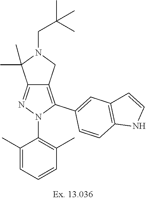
C12=NN(C3=C(C)C=CC=C3C)C(C3=CC4=C(C=C3)NC=C4)=C1CN(CC(C)(C)C)C2(C)C
